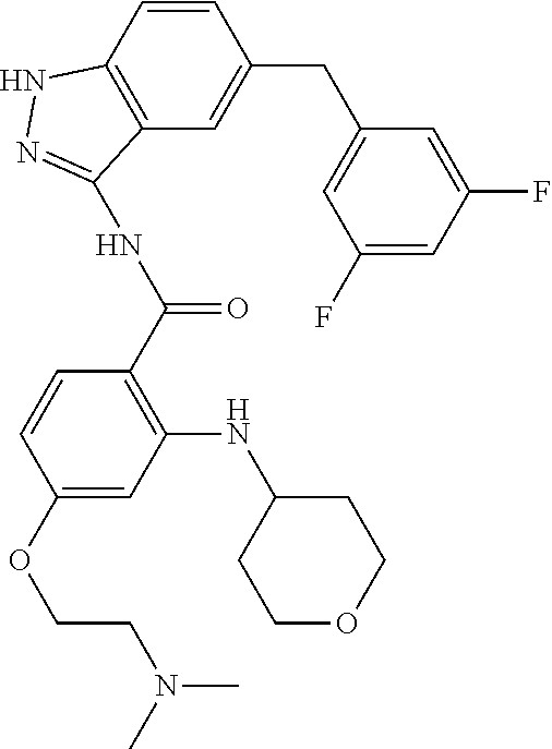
C1=CC2=C(C=C1CC1=CC(F)=CC(F)=C1)C(NC(C1=C(NC3CCOCC3)C=C(OCCN(C)C)C=C1)=O)=NN2
